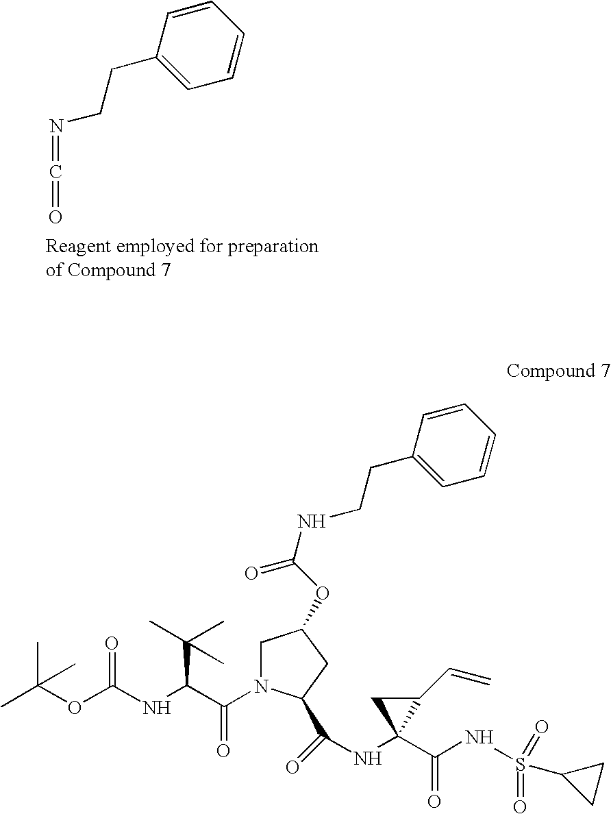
C(CN=C=O)C1=CC=CC=C1.CC(OC(NC(C(N1CC(OC(NCCC2=CC=CC=C2)=O)CC1C(=O)NC1(C(NS(=O)(=O)C2CC2)=O)C(C=C)C1)=O)C(C)(C)C)=O)(C)C
